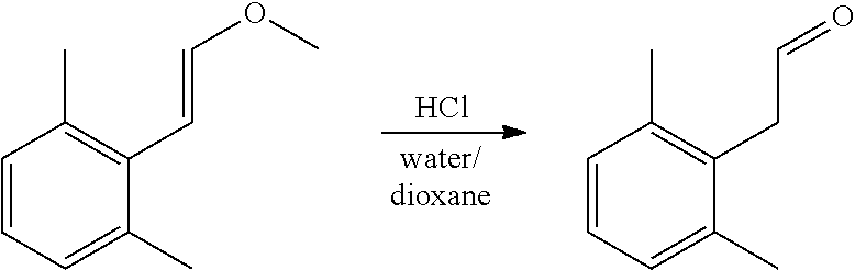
Cl.C1=CC=C(C)C(C=COC)=C1C.C1=CC=C(C)C(CC=O)=C1C
